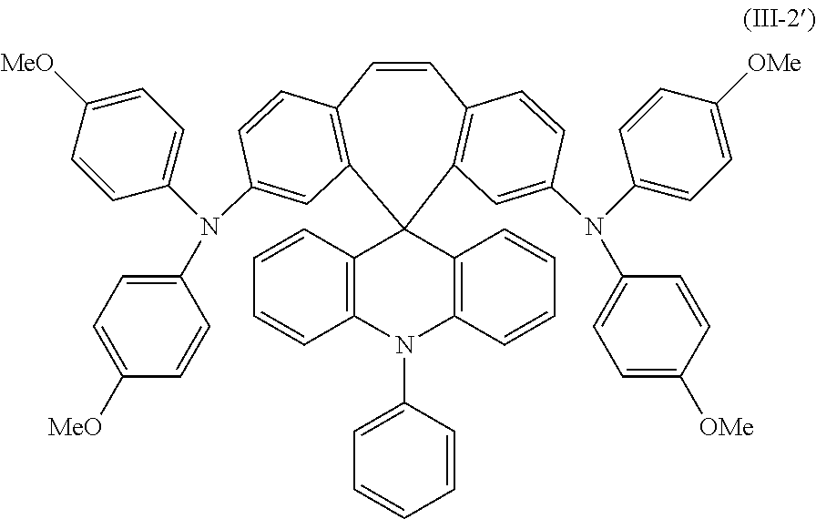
C1=CC2=C(C3(C4=C1C=CC(N(C1=CC=C([OMe])C=C1)C1=CC=C([OMe])C=C1)=C4)C1=C(N(C4=CC=CC=C4)C4=C3C=CC=C4)C=CC=C1)C=C(N(C1=CC=C([MeO])C=C1)C1=CC=C([MeO])C=C1)C=C2
